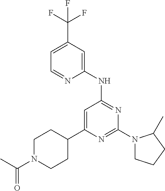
C1=C(C(F)(F)F)C=C(NC2=NC(N3CCCC3C)=NC(C3CCN(C(C)=O)CC3)=C2)N=C1
